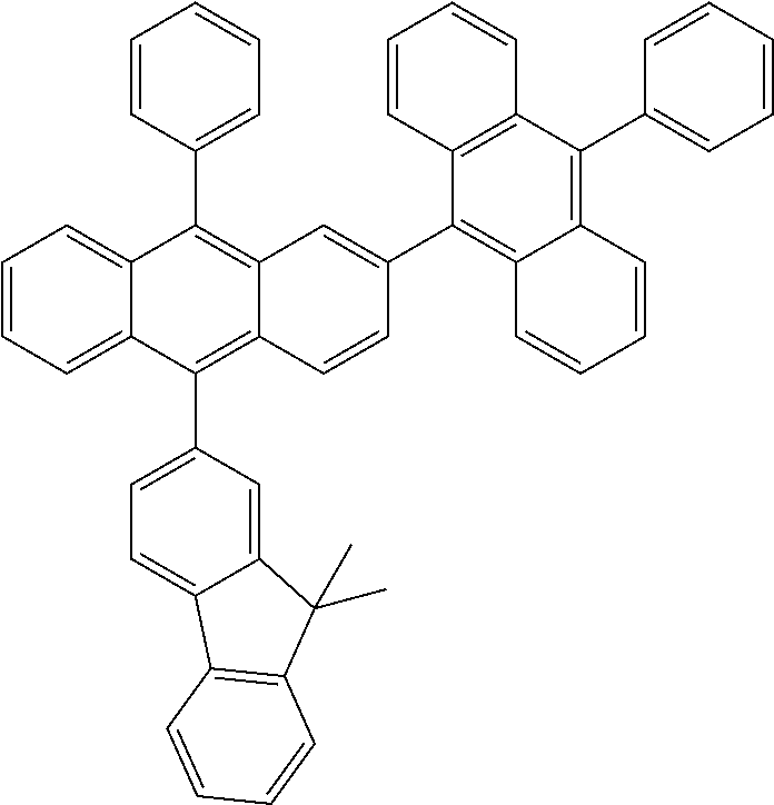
C1=CC=C2C(=C1)C(C1=CC=CC=C1)=C1C(=C2C2=CC=C3C(=C2)C(C)(C)C2=C3C=CC=C2)C=CC(C2=C3C(=C(C4=CC=CC=C4)C4=C2C=CC=C4)C=CC=C3)=C1
